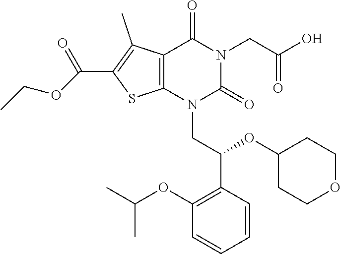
C12=C(N(CC(C3=C(OC(C)C)C=CC=C3)OC3CCOCC3)C(=O)N(CC(O)=O)C1=O)SC(C(=O)OCC)=C2C
